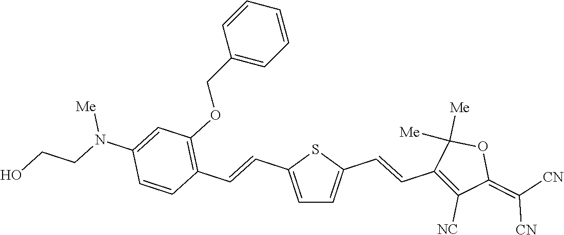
C1(C=CC2=C(OCC3=CC=CC=C3)C=C(N(CCO)[Me])C=C2)=CC=C(C=CC2=C([NC])C(=C([CN])[CN])OC2([Me])[Me])S1
